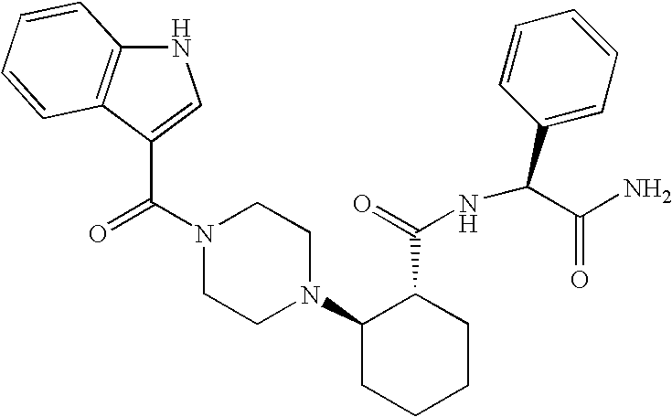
N1(C(=O)C2=CNC3=C2C=CC=C3)CCN(C2CCCCC2C(=O)NC(C2=CC=CC=C2)C(N)=O)CC1
